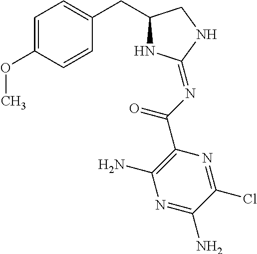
C1=C(OC)C=CC(CC2NC(=NC(C3=C(N)N=C(N)C(Cl)=N3)=O)NC2)=C1
